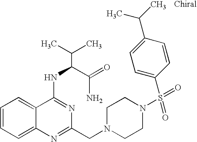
C1=CC=C2C(=C1)C(NC(C(N)=O)C(C)C)=NC(CN1CCN(S(=O)(=O)C3=CC=C(C(C)C)C=C3)CC1)=N2
